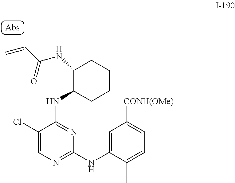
C1(NC2=NC(NC3=CC([CONH(OMe)])=CC=C3C)=NC=C2Cl)CCCCC1NC(C=C)=O
